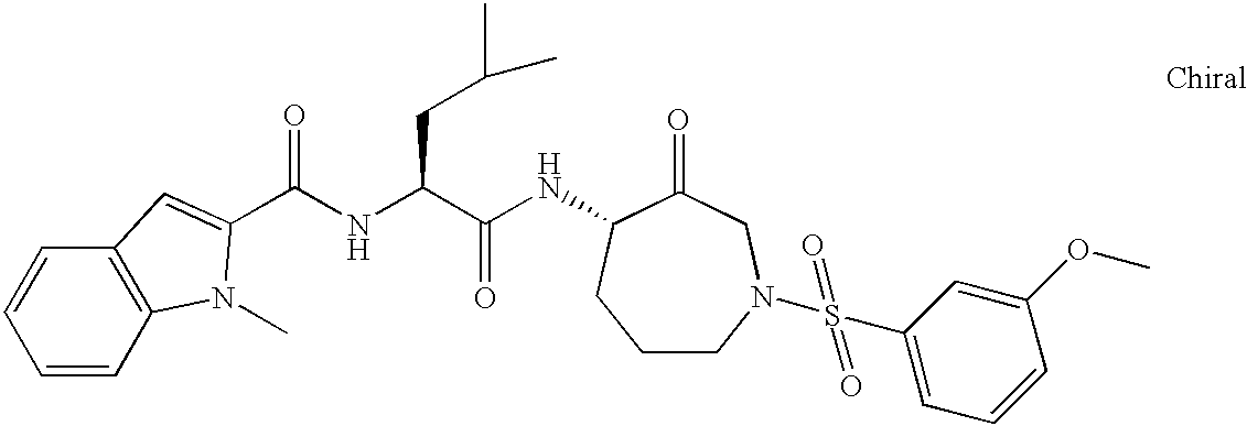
C1=CC2=C(C=C1)C=C(C(NC(C(NC1C(=O)CN(S(C3=CC=CC(OC)=C3)(=O)=O)CCC1)=O)CC(C)C)=O)N2C
